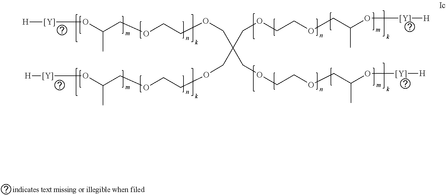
[H][Y]OC(COCCOCC(COCCOCC(O[Y][H])C)(COCCOCC(O[Y][H])C)COCCOCC(O[Y][H])C)C
